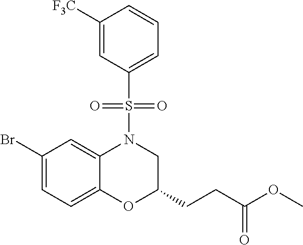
C1(Br)=CC=C2C(=C1)N(S(=O)(=O)C1=CC=CC([F3C])=C1)CC(CCC(OC)=O)O2
